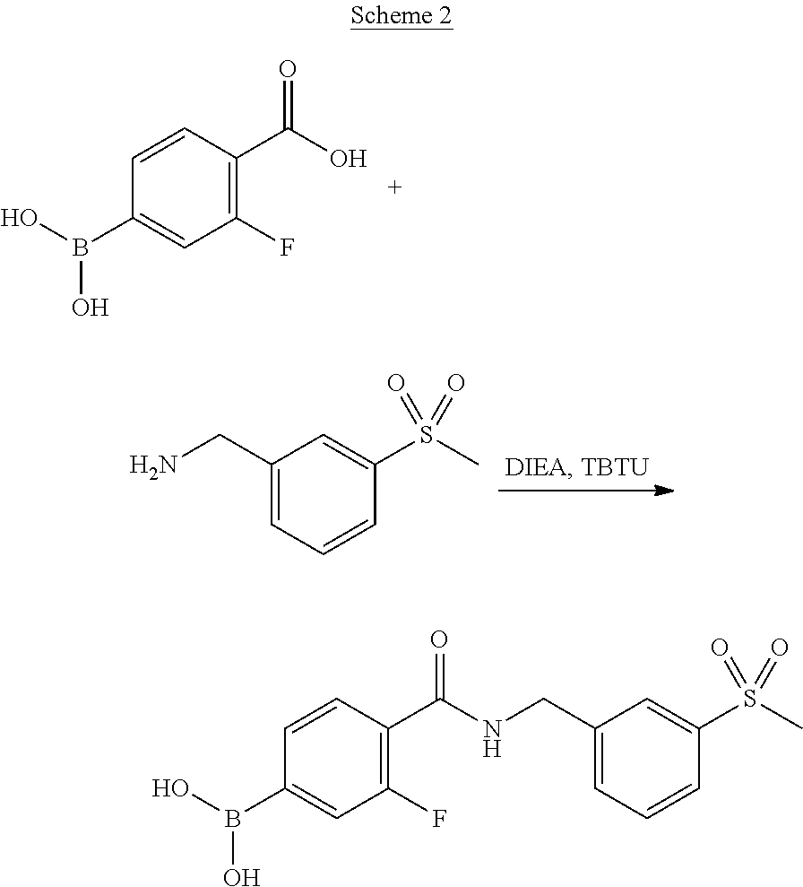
C1(F)=C(C(O)=O)C=CC(B(O)O)=C1.C1=CC=C(CN)C=C1S(C)(=O)=O.C1(F)=C(C(=O)NCC2=CC=CC(S(C)(=O)=O)=C2)C=CC(B(O)O)=C1
